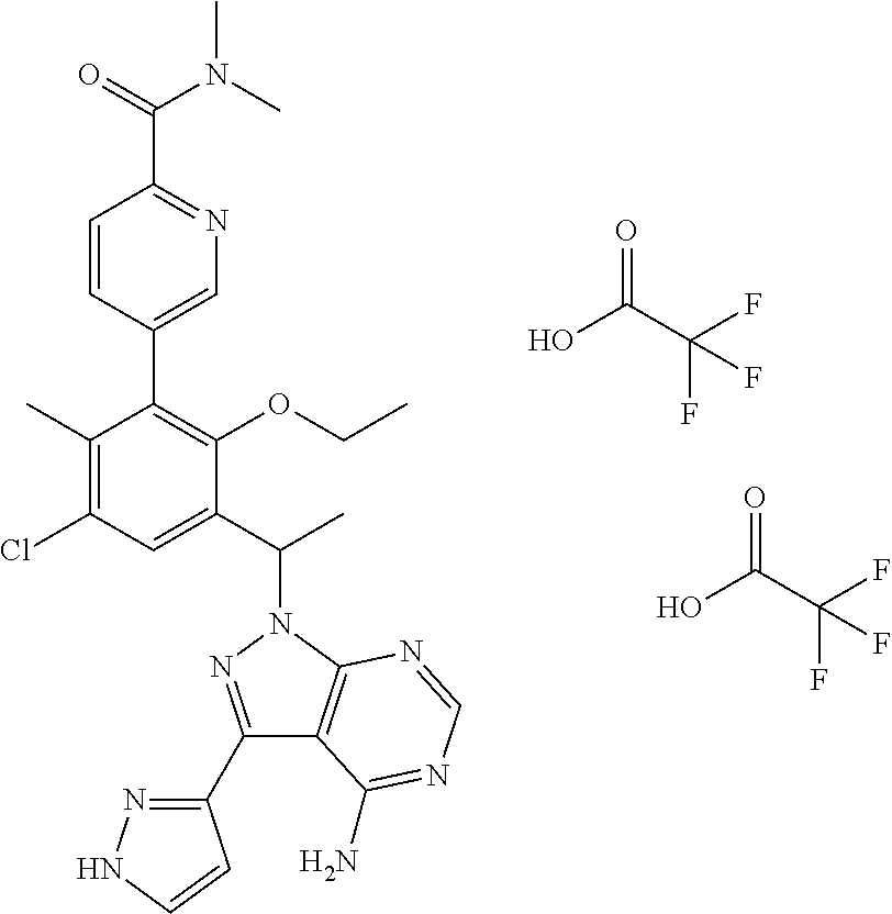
OC(C(F)(F)F)=O.OC(C(F)(F)F)=O.C1(C)=C(Cl)C=C(C(C)N2C3=C(C(C4=NNC=C4)=N2)C(N)=NC=N3)C(OCC)=C1C1=CN=C(C(=O)N(C)C)C=C1
